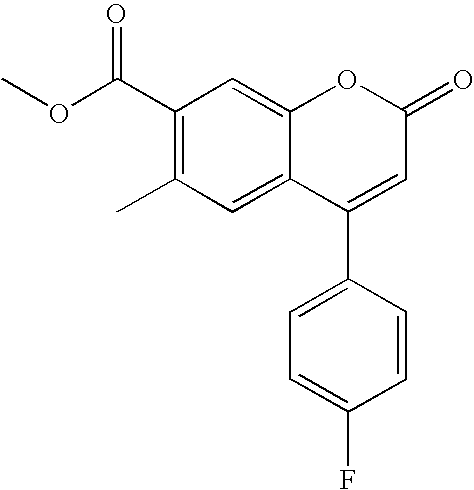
C1(C(OC)=O)=C(C)C=C2C(=C1)OC(=O)C=C2C1=CC=C(F)C=C1
